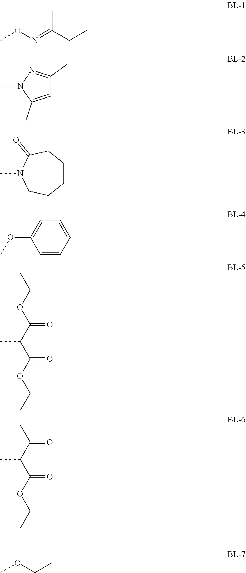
CON=C(C)CC.C1=C(C)N(C)N=C1C.C1CCC(=O)N(C)CC1.C1(OC)=CC=CC=C1.CCOC(C(C(OCC)=O)C)=O.CC(C(C(OCC)=O)C)=O.COCC
